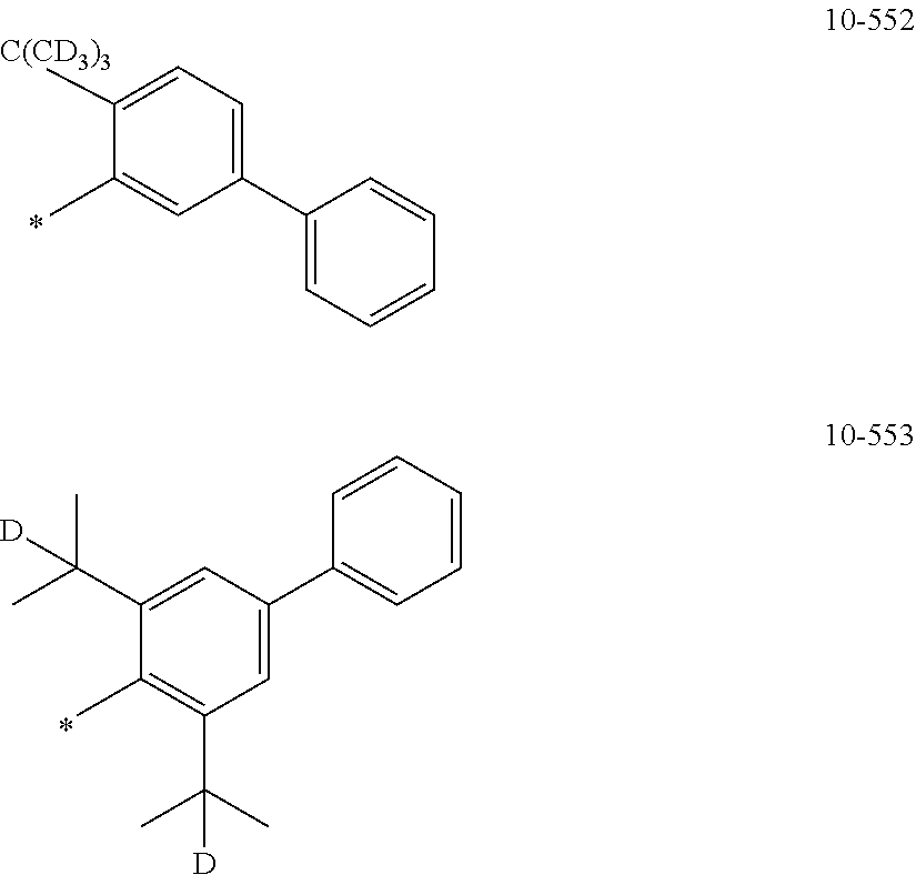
C1([C(CD3)3])=CC=C(C2=CC=CC=C2)C=C1C.C1(C(C)(C)[D])=CC(C2=CC=CC=C2)=CC(C(C)(C)[D])=C1C
